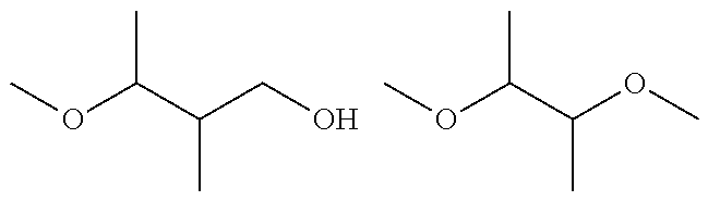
COC(C(CO)C)C.COC(C(OC)C)C
